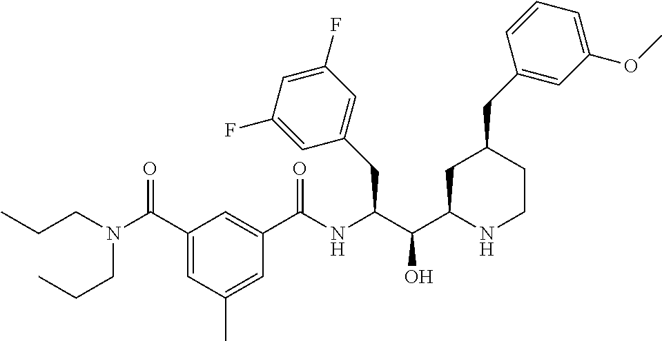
C1(CC(C(C2CC(CC3=CC(OC)=CC=C3)CCN2)O)NC(C2=CC(C(N(CCC)CCC)=O)=CC(C)=C2)=O)=CC(F)=CC(F)=C1
